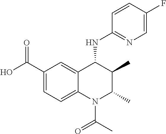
C1(C(=O)O)=CC=C2C(=C1)C(NC1=NC=C(F)C=C1)C(C)C(C)N2C(=O)C
